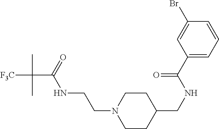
C1CC(CNC(C2=CC=CC(Br)=C2)=O)CCN1CCNC(C([F3C])(C)C)=O
